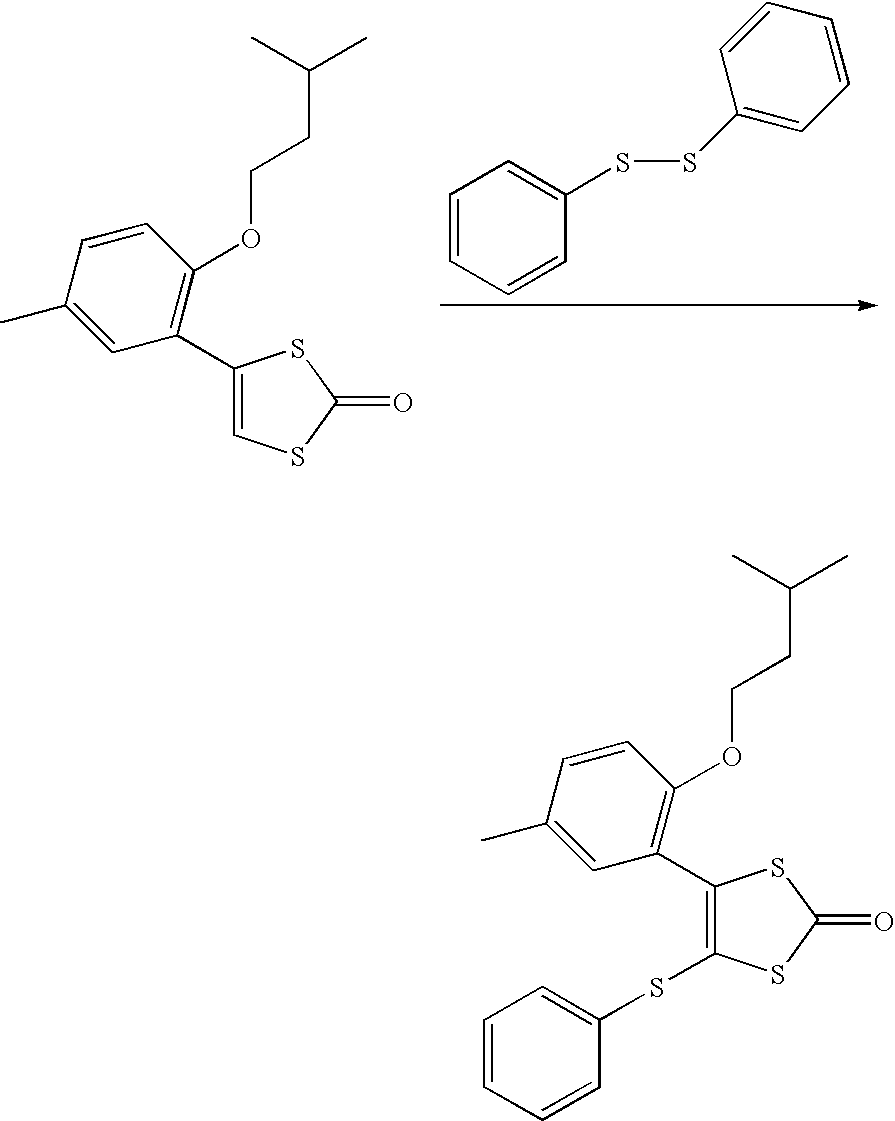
C1=CC=CC(SSC2=CC=CC=C2)=C1.C1(C)=CC(C2=CSC(=O)S2)=C(OCCC(C)C)C=C1.C1(C)=CC(C2=C(SC3=CC=CC=C3)SC(=O)S2)=C(OCCC(C)C)C=C1
